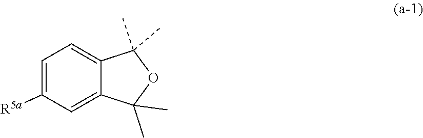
C12=CC([R5a])=CC=C1C(C)(C)OC2(C)C
